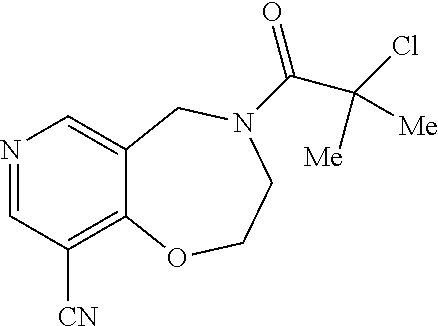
N1=CC([CN])=C2C(=C1)CN(C(C(Cl)([Me])[Me])=O)CCO2
